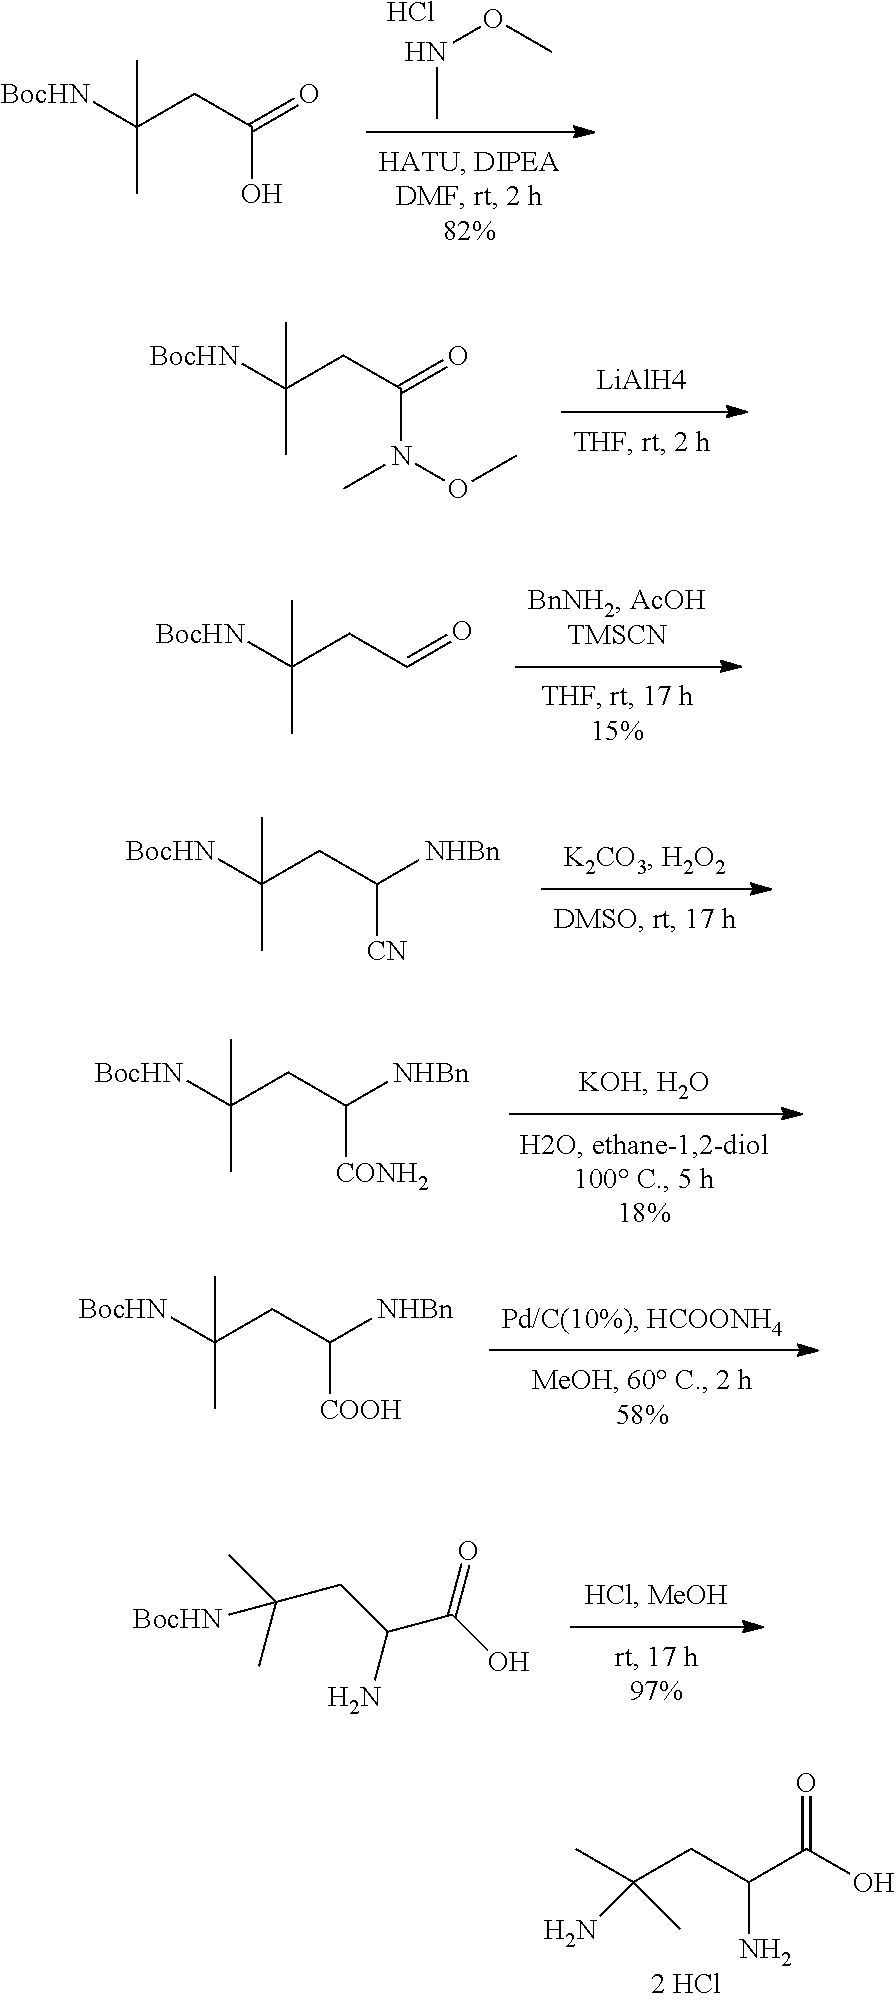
Cl.CNOC.[BocHN]C(CC(=O)O)(C)C.[BocHN]C(CC(=O)N(C)OC)(C)C.[BocHN]C(CC=O)(C)C.[BocHN]C(CC([NHBn])[CN])(C)C.[BocHN]C(CC([NHBn])[CONH2])(C)C.[BocHN]C(CC(C(=O)O)N)(C)C.NC(CC(C(=O)O)N)(C)C.[BocHN]C(CC([NHBn])[COOH])(C)C
